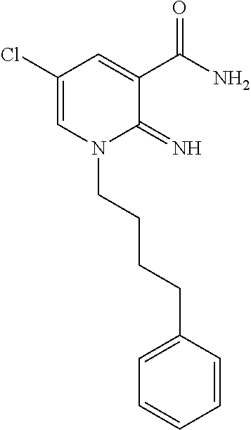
C1(Cl)=CN(CCCCC2=CC=CC=C2)C(=N)C(C(N)=O)=C1
